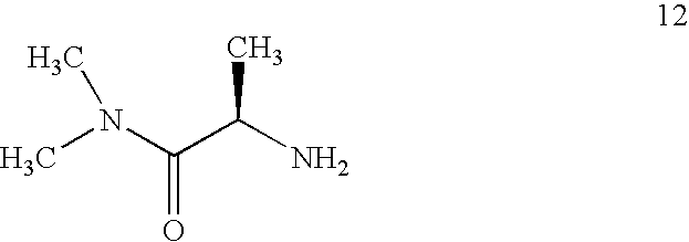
CN(C(=O)C(C)N)C
